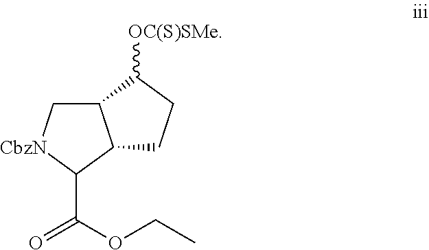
C12C[CbzN]C(C(OCC)=O)C1CCC2[OC(S)SMe]
